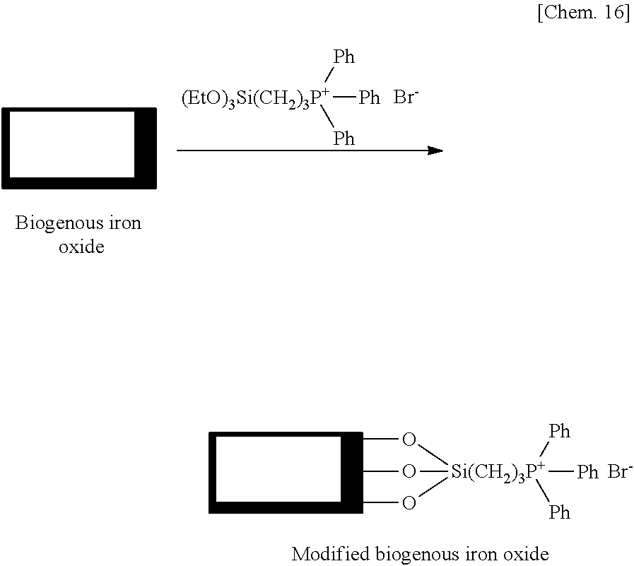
CO[Si(CH2)3P+](OC)(OC)([Ph])([Ph])[Ph].[Br-].[(EtO)3Si(CH2)3P+]([Ph])([Ph])[Ph].[Br-]
